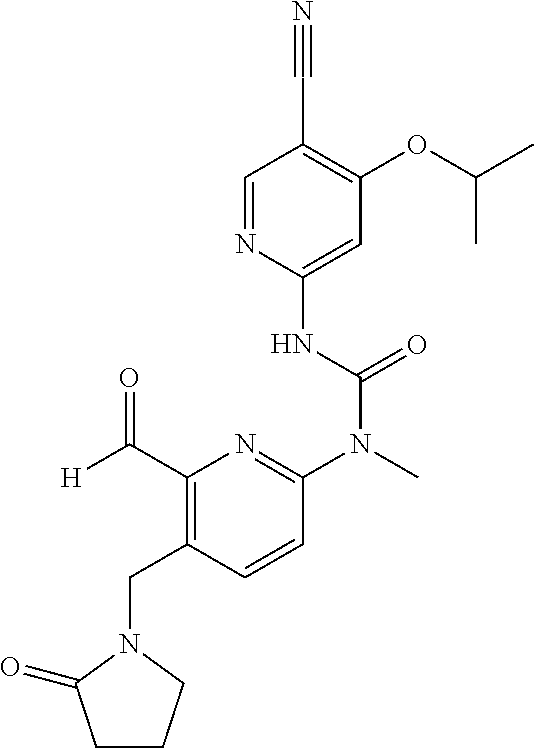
C1=NC(NC(N(C)C2=NC(C([H])=O)=C(CN3C(=O)CCC3)C=C2)=O)=CC(OC(C)C)=C1C#N
